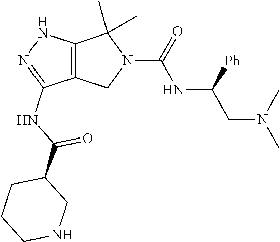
O=C(C1CNCCC1)NC1=NNC2=C1CN(C(NC([Ph])CN(C)C)=O)C2(C)C
